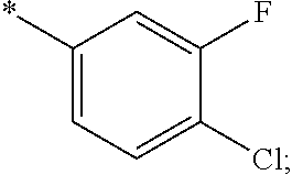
C1(*)=CC=C(Cl)C(F)=C1
